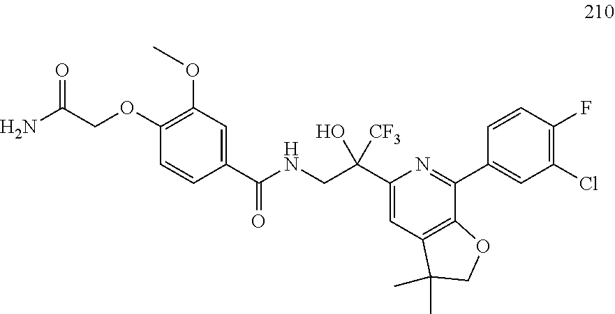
C1=CC(C(NCC(C2=CC3=C(C(C4=CC(Cl)=C(F)C=C4)=N2)OCC3(C)C)(O)[CF3])=O)=CC(OC)=C1OCC(=O)N
